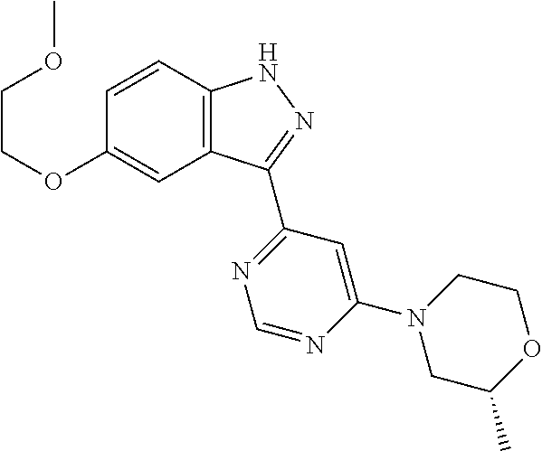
C12=C(C=CC(OCCOC)=C1)NN=C2C1=NC=NC(N2CC(C)OCC2)=C1
